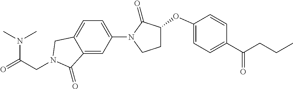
N(C(=O)CN1CC2=CC=C(N3C(=O)C(OC4=CC=C(C(CCC)=O)C=C4)CC3)C=C2C1=O)(C)C
